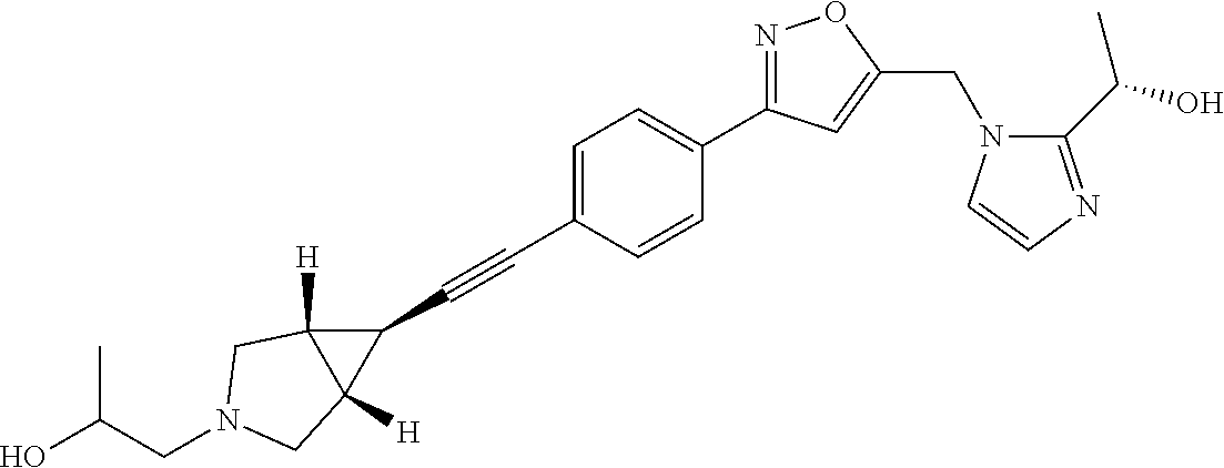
C1=C(C#CC2C3([H])C2([H])CN(CC(O)C)C3)C=CC(C2=NOC(CN3C(C(O)C)=NC=C3)=C2)=C1
